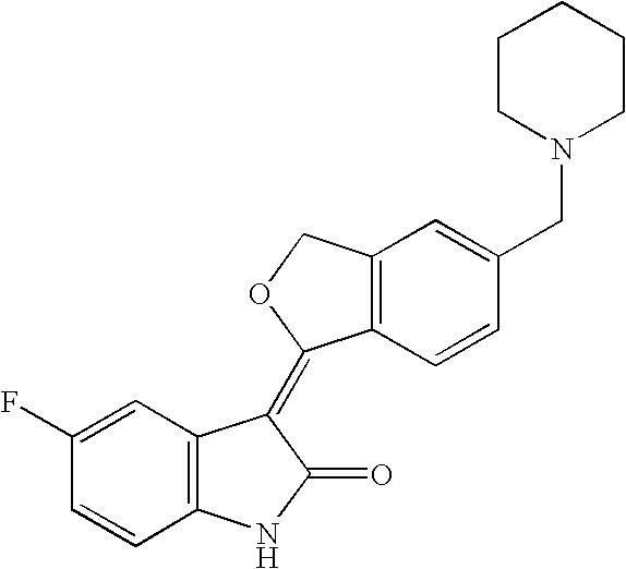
C1=C(F)C=CC2=C1C(=C1C3=C(C=C(CN4CCCCC4)C=C3)CO1)C(=O)N2
